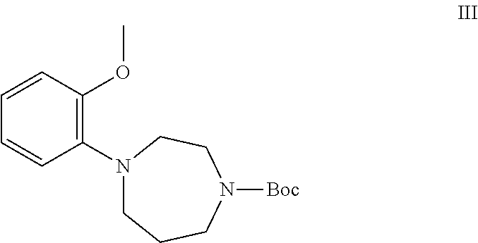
C1=CC(N2CCCN([Boc])CC2)=C(OC)C=C1
